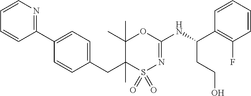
C1=C(C2=NC=CC=C2)C=CC(CC2(C)C(C)(C)OC(NC(C3=C(F)C=CC=C3)CCO)=NS2(=O)=O)=C1
